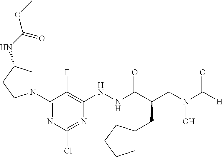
N1(C2=NC(Cl)=NC(NNC(C(CN(C([H])=O)O)CC3CCCC3)=O)=C2F)CC(NC(OC)=O)CC1
